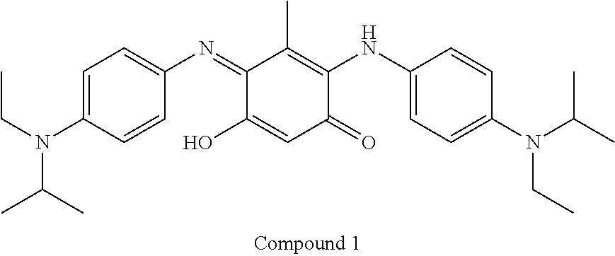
C1=C(N(CC)C(C)C)C=CC(N=C2C(O)=CC(=O)C(NC3=CC=C(N(C(C)C)CC)C=C3)=C2C)=C1
